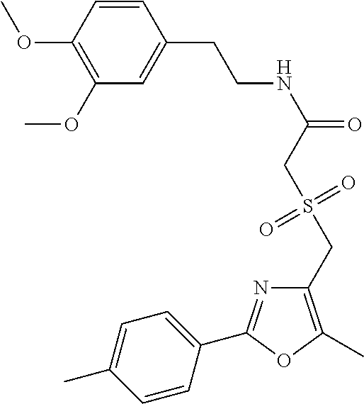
C1(OC)=C(OC)C=CC(CCNC(=O)CS(CC2=C(C)OC(C3=CC=C(C)C=C3)=N2)(=O)=O)=C1
